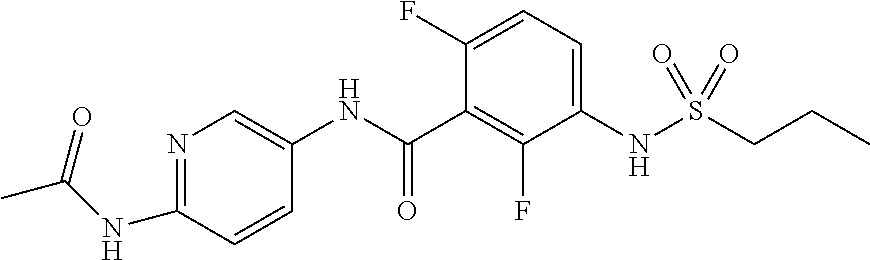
N1=C(NC(C)=O)C=CC(NC(C2=C(F)C(NS(CCC)(=O)=O)=CC=C2F)=O)=C1
